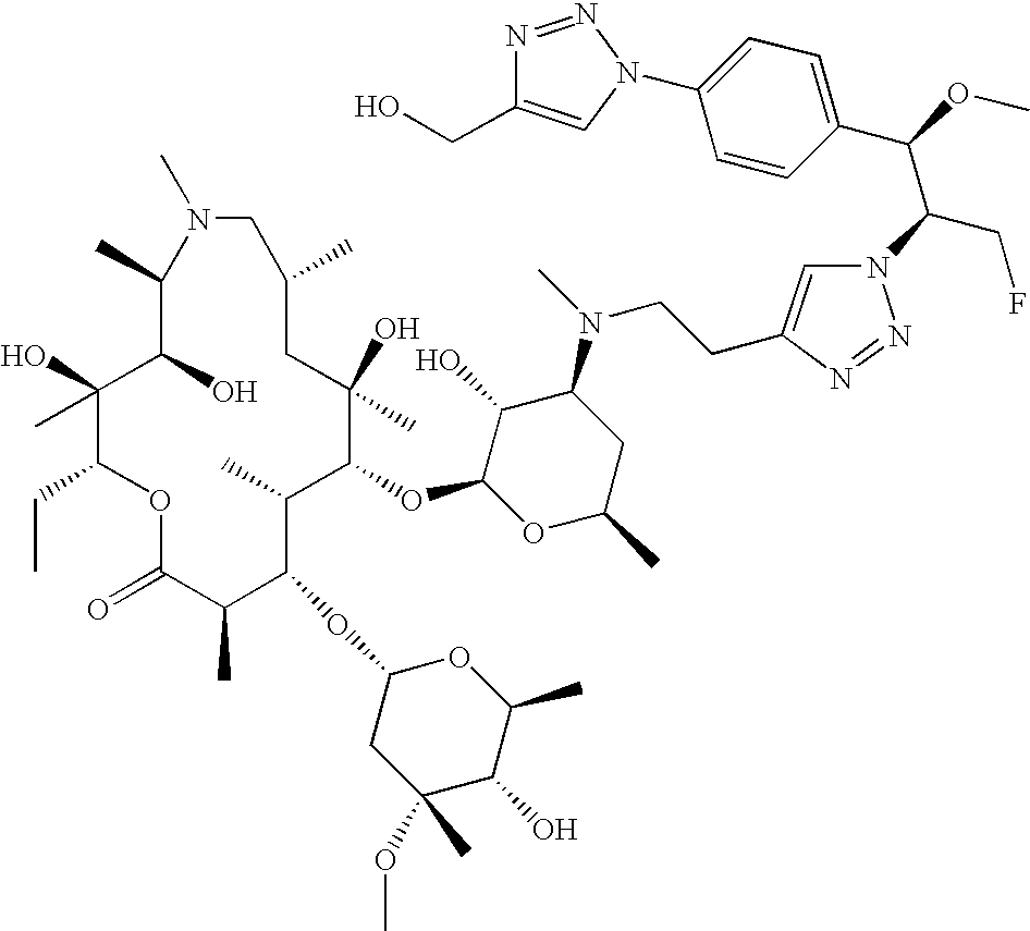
C1(O)(C)C(CC)OC(=O)C(C)C(OC2CC(OC)(C)C(O)C(C)O2)C(C)C(OC2OC(C)CC(N(C)CCC3=CN(C(CF)C(C4=CC=C(N5C=C(CO)N=N5)C=C4)OC)N=N3)C2O)C(O)(C)CC(C)CN(C)C(C)C1O
